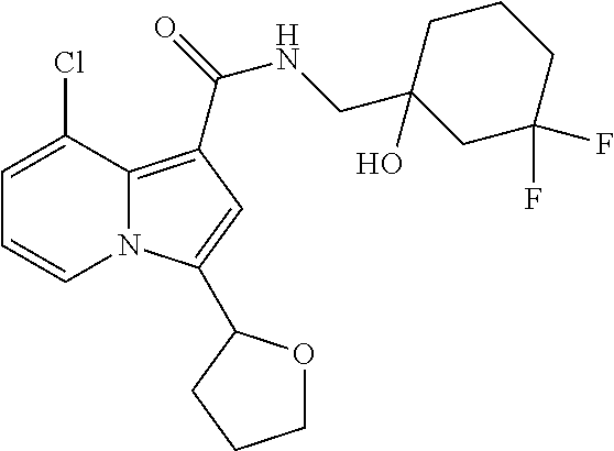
C1=C(Cl)C2=C(C(NCC3(O)CC(F)(F)CCC3)=O)C=C(C3OCCC3)N2C=C1
